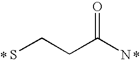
SCCC(N)=O
